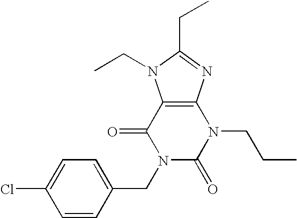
C12=C(N=C(CC)N1CC)N(CCC)C(=O)N(CC1=CC=C(Cl)C=C1)C2=O
